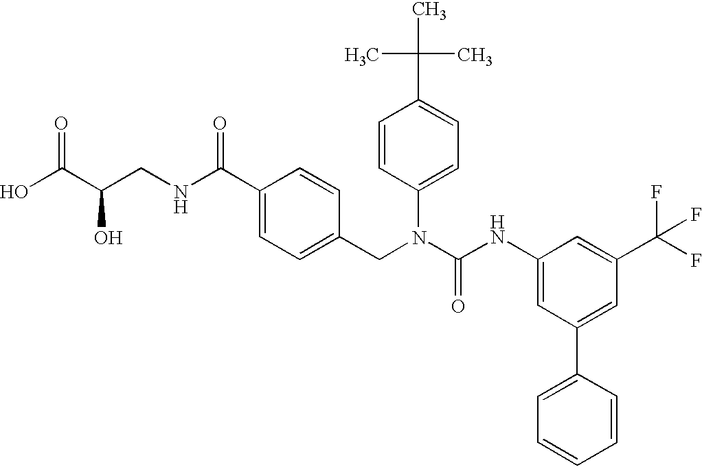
OC(C(CNC(C1=CC=C(CN(C(NC2=CC(C3=CC=CC=C3)=CC(C(F)(F)F)=C2)=O)C2=CC=C(C(C)(C)C)C=C2)C=C1)=O)O)=O
